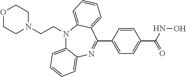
C1(C2=NC3=CC=CC=C3N(CCN3CCOCC3)C3=CC=CC=C23)=CC=C(C(=O)NO)C=C1
